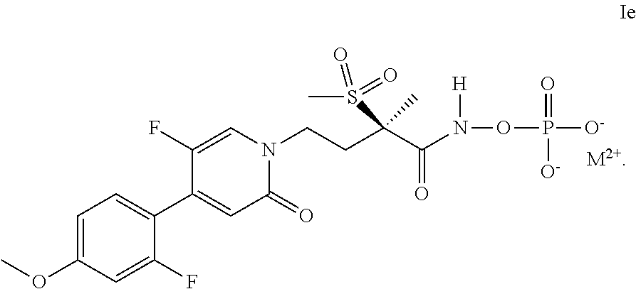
C1=C(OC)C=C(F)C(C2=CC(=O)N(CCC(C(N([H])OP(=O)([O-])[O-])=O)(S(C)(=O)=O)C)C=C2F)=C1.[M2+]
